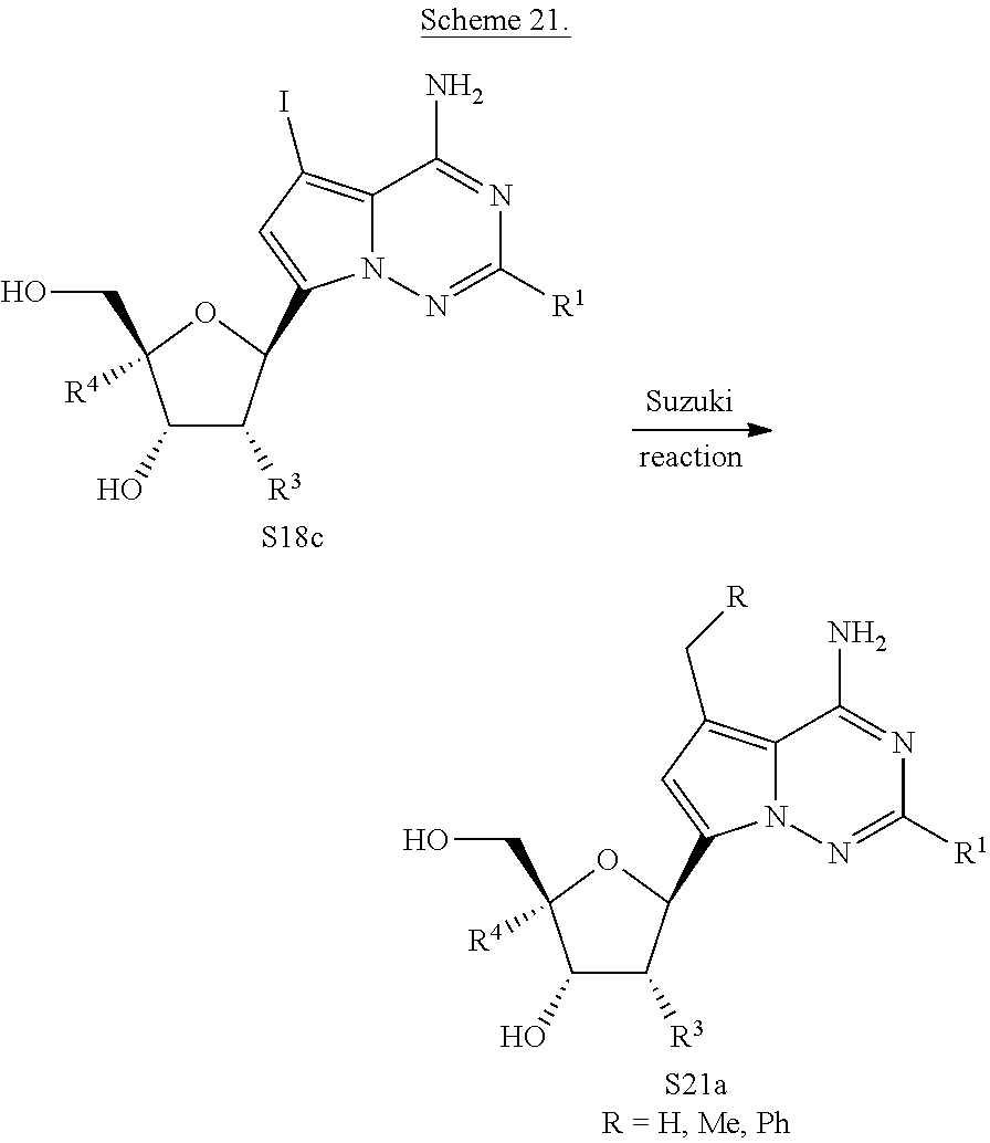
C1(O)C([R3])C(C2=CC(I)=C3N2N=C([R1])N=C3N)OC1(CO)[R4].C1(O)C([R3])C(C2=CC(C[R])=C3N2N=C([R1])N=C3N)OC1(CO)[R4]
